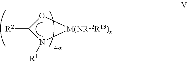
[R2]C1N([R1])[M(NR12R13)x]O1
